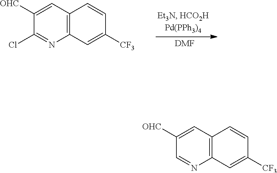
[DMF].C12=C(C=C([CF3])C=C1)N=C(Cl)C([OHC])=C2.C12=C(C=C([CF3])C=C1)N=CC([OHC])=C2
